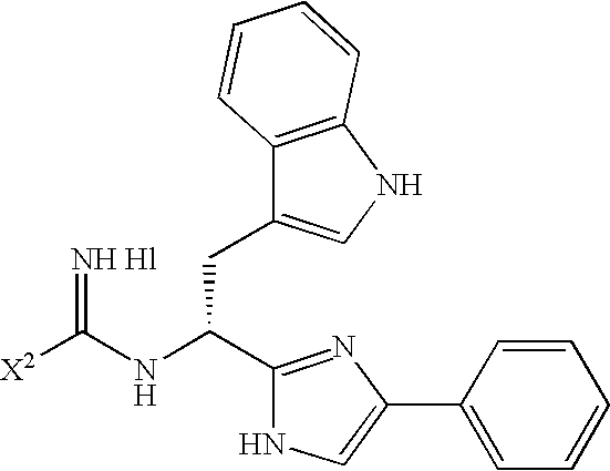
[X2]C(NC(C1=NC(C2=CC=CC=C2)=CN1)CC1=CNC2=C1C=CC=C2)=[NH Hl]
